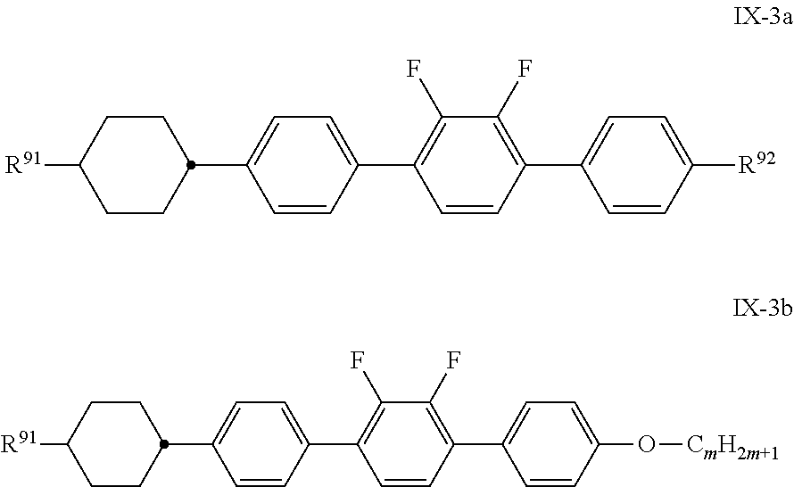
C1CC(C2=CC=C(C3=C(F)C(F)=C(C4=CC=C(O[CmH2m+1])C=C4)C=C3)C=C2)CCC1[R91].C1CC(C2=CC=C(C3=C(F)C(F)=C(C4=CC=C([R92])C=C4)C=C3)C=C2)CCC1[R91]
